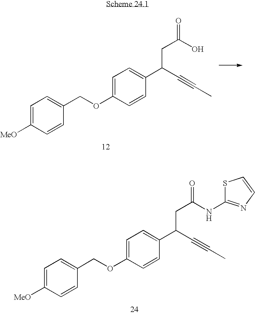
C1=C([MeO])C=CC(COC2=CC=C(C(C#CC)CC(=O)O)C=C2)=C1.C1=C([MeO])C=CC(COC2=CC=C(C(C#CC)CC(=O)NC3=NC=CS3)C=C2)=C1
